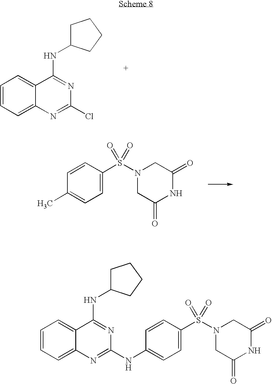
C1=CC=C2C(=C1)C(NC1CCCC1)=NC(Cl)=N2.C1=C(S(N2CC(=O)NC(=O)C2)(=O)=O)C=CC(C)=C1.C1=CC=C2C(=C1)C(NC1CCCC1)=NC(NC1=CC=C(S(N3CC(=O)NC(=O)C3)(=O)=O)C=C1)=N2
